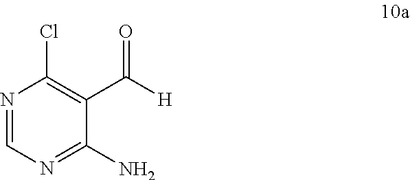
C1(N)=NC=NC(Cl)=C1C(=O)[H]
